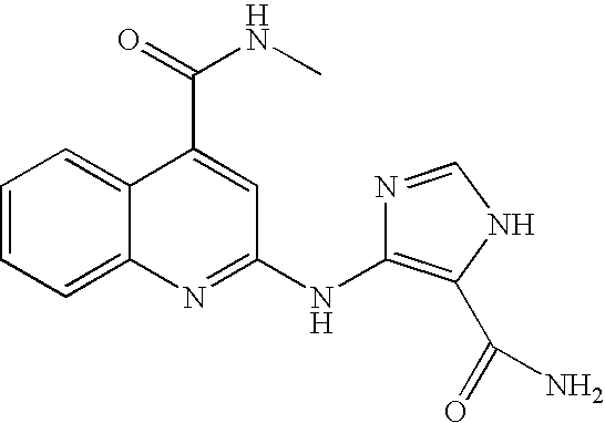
C1=CC=C2C(=C1)C(C(=O)NC)=CC(NC1=C(C(=O)N)NC=N1)=N2
